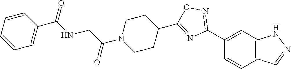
C1(C2=NOC(C3CCN(C(CNC(C4=CC=CC=C4)=O)=O)CC3)=N2)=CC2=C(C=C1)C=NN2
